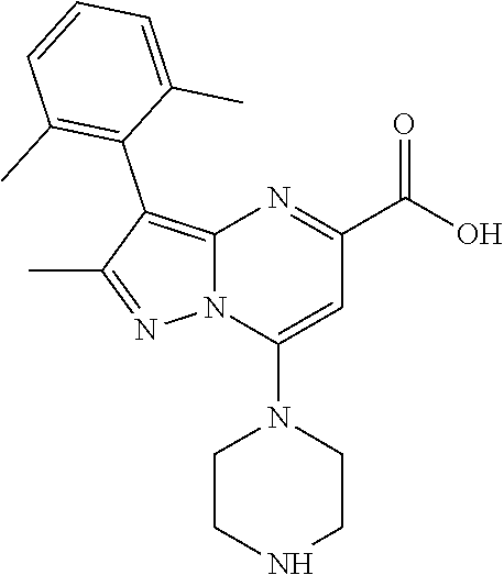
C12=C(C3=C(C)C=CC=C3C)C(C)=NN1C(N1CCNCC1)=CC(C(O)=O)=N2
